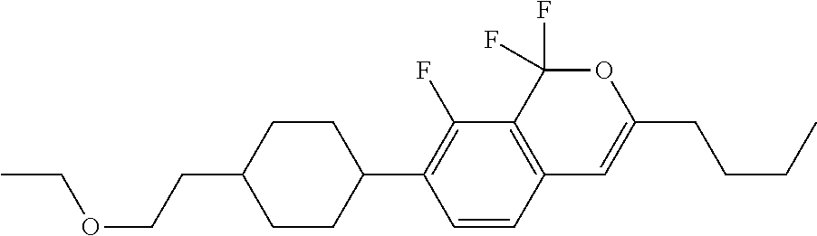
C1=CC2=C(C(F)=C1C1CCC(CCOCC)CC1)C(F)(F)OC(CCCC)=C2
